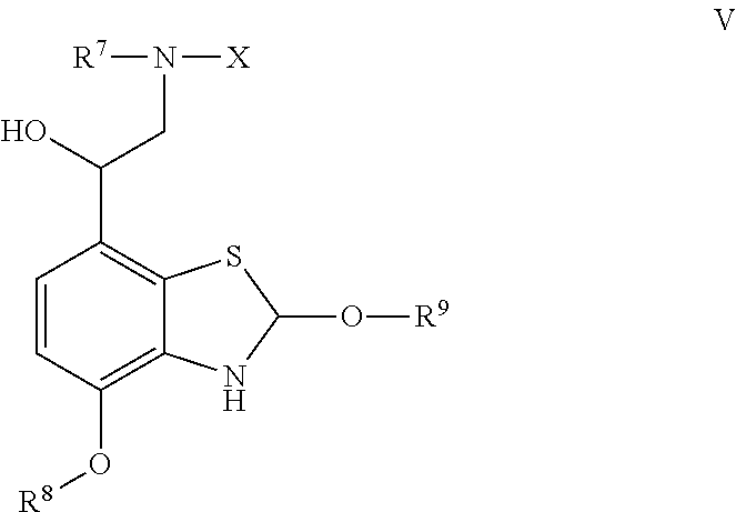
C1=CC(O[R8])=C2C(=C1C(CN([X])[R7])O)SC(O[R9])N2
